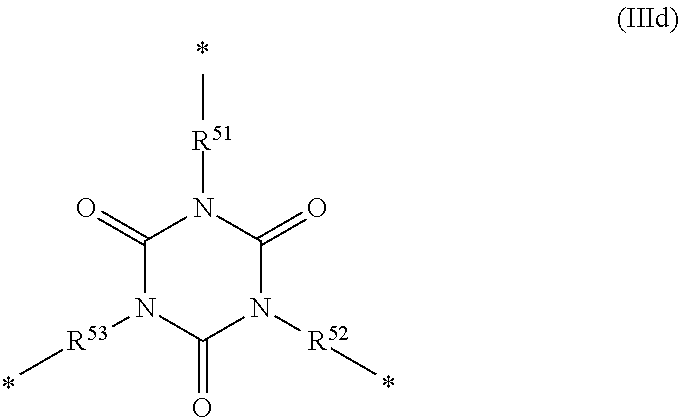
C1(=O)N([R53]C)C(=O)N([R52]C)C(=O)N1[R51]C
